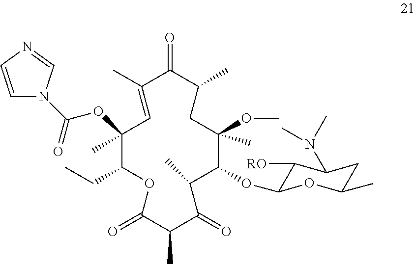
O=C1C(C)CC(OC)(C)C(OC2C([RO])C(N(C)C)CC(C)O2)C(C)C(=O)C(C)C(=O)OC(CC)C(C)(OC(N2C=CN=C2)=O)C=C1C
